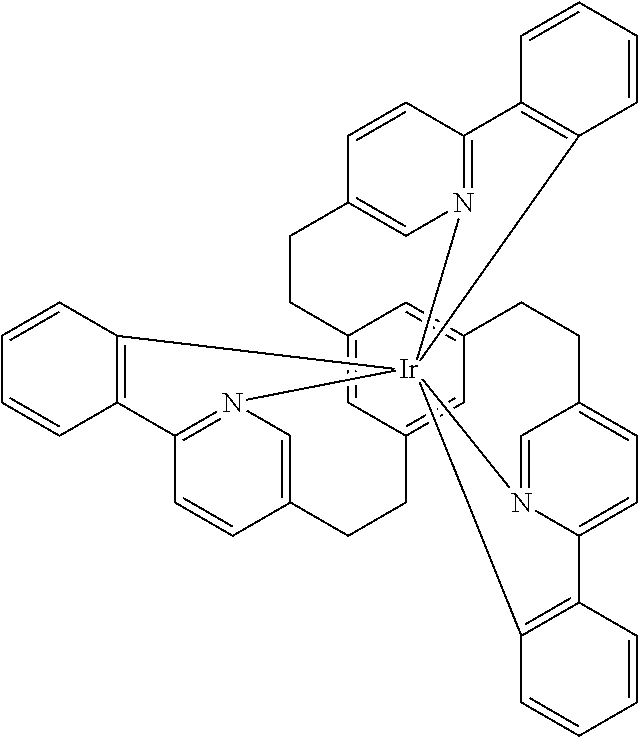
C12=CC3=CC(=C1)CCC1=CC=C4N(=C1)[Ir]15(N6=C(C=CC(=C6)CC3)C3=C1C=CC=C3)(N1=C(C=CC(=C1)CC2)C1=C5C=CC=C1)C1=C4C=CC=C1
